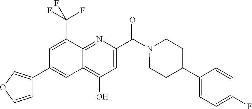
C12=C(O)C=C(C(N3CCC(C4=CC=C(F)C=C4)CC3)=O)N=C1C(C(F)(F)F)=CC(C1=COC=C1)=C2
